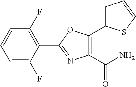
C1=C(F)C(C2=NC(C(N)=O)=C(C3=CC=CS3)O2)=C(F)C=C1
